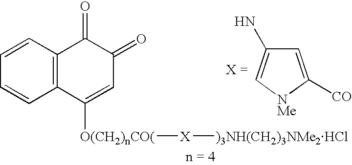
C1=CC=CC2=C1C(=O)C(=O)C=C2[O(CH2)nCO(][X][)3NH(CH2)3NMe2HCl].C1=C([CO])[NMe]C=C1N
